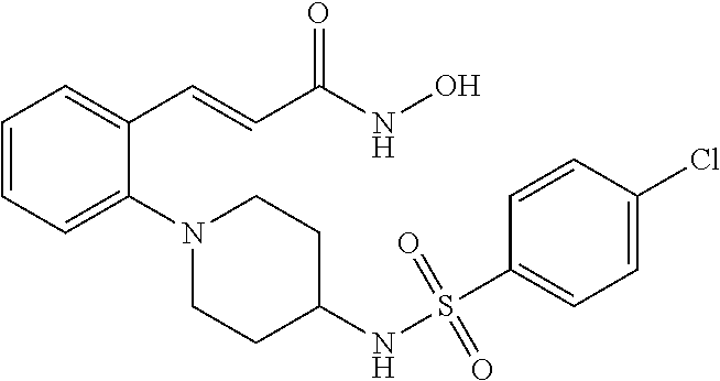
C1=CC=C(N2CCC(NS(=O)(=O)C3=CC=C(Cl)C=C3)CC2)C(C=CC(NO)=O)=C1
